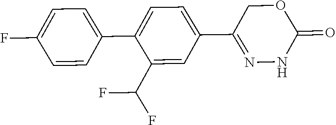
C1(C(F)F)=CC(C2=NNC(=O)OC2)=CC=C1C1=CC=C(F)C=C1
